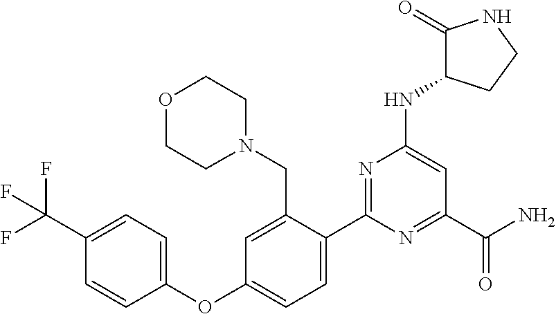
C1(C2=CC=C(OC3=CC=C(C(F)(F)F)C=C3)C=C2CN2CCOCC2)=NC(NC2C(=O)NCC2)=CC(C(N)=O)=N1
